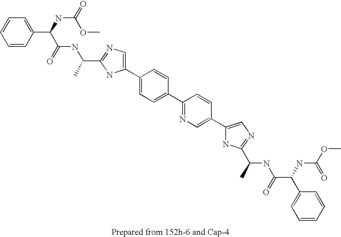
C1(C(NC(C(NC(=O)OC)C2=CC=CC=C2)=O)C)=NC=C(C2=CC=C(C3=NC=C(C4=CN=C(C(C)NC(C(NC(OC)=O)C5=CC=CC=C5)=O)N4)C=C3)C=C2)N1
